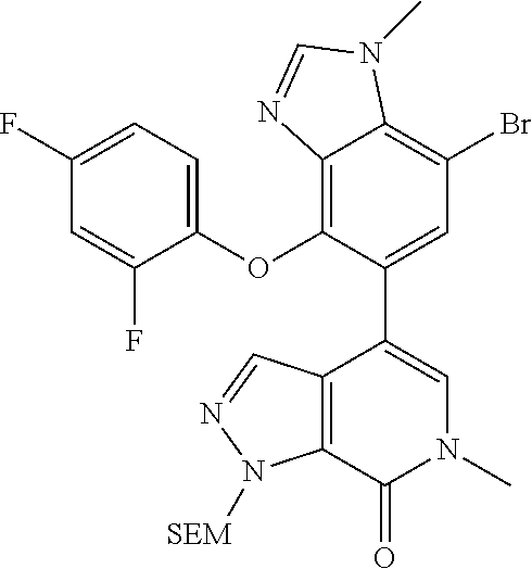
C1=C(C2=CN(C)C(=O)C3=C2C=NN3[SEM])C(OC2=CC=C(F)C=C2F)=C2C(=C1Br)N(C)C=N2
